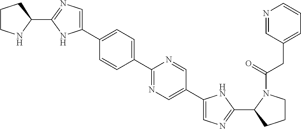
C1(C2=CC=C(C3=CN=C(C4CCCN4)N3)C=C2)=NC=C(C2=CN=C(C3CCCN3C(=O)CC3=CC=CN=C3)N2)C=N1
